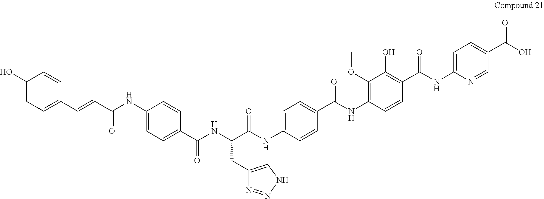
C1(CC(C(NC2=CC=C(C(NC3=C(OC)C(O)=C(C(NC4=CC=C(C(=O)O)C=N4)=O)C=C3)=O)C=C2)=O)NC(C2=CC=C(NC(C(C)=CC3=CC=C(O)C=C3)=O)C=C2)=O)=CNN=N1
